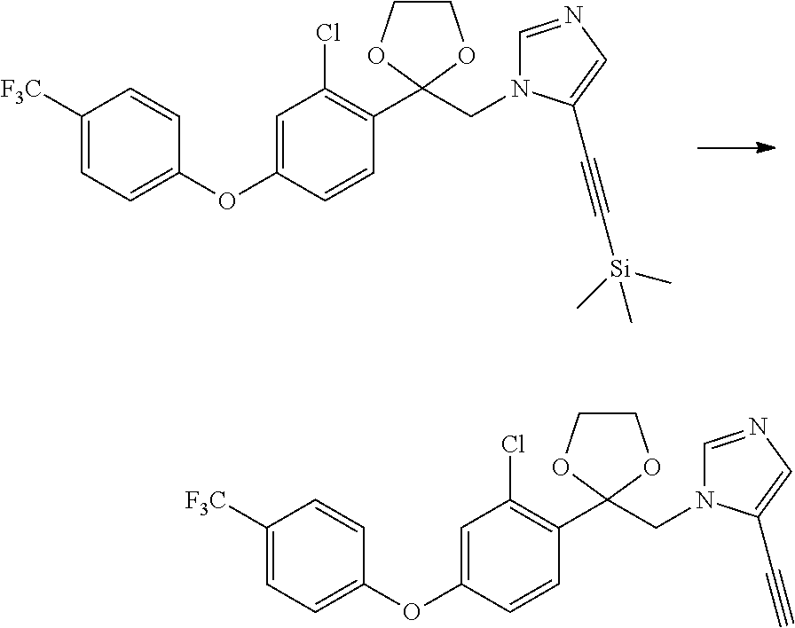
C1([F3C])=CC=C(OC2=CC(Cl)=C(C3(CN4C=NC=C4C#C[Si](C)(C)C)OCCO3)C=C2)C=C1.C1([F3C])=CC=C(OC2=CC(Cl)=C(C3(CN4C=NC=C4C#C)OCCO3)C=C2)C=C1
